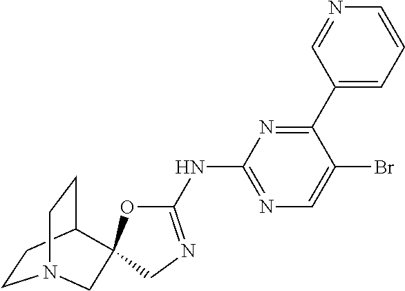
C1CC2CCN1CC21OC(NC2=NC=C(Br)C(C3=CC=CN=C3)=N2)=NC1
